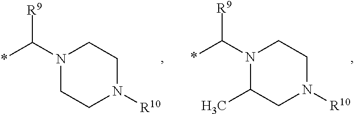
N1(C(*)[R9])CCN([R10])CC1.N1(C(*)[R9])C(C)CN([R10])CC1
